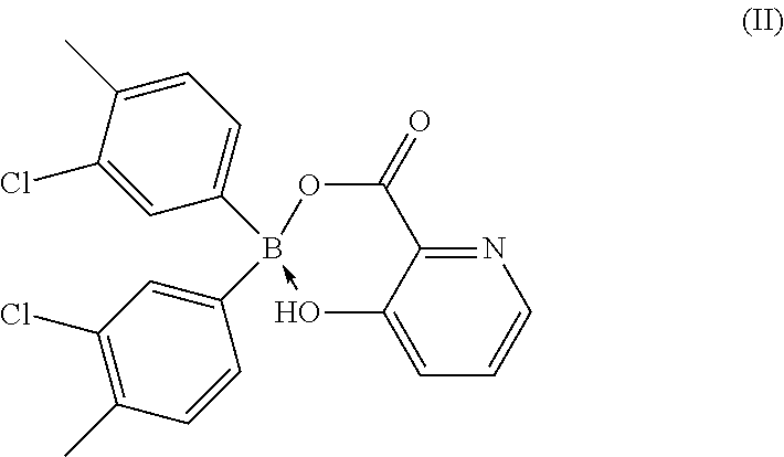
C12=NC=CC=C1O->B(C1=CC=C(C)C(Cl)=C1)(C1=CC(Cl)=C(C)C=C1)OC2=O
